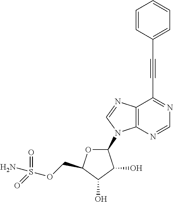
C1=CC(C#CC2=NC=NC3=C2N=CN3C2OC(COS(=O)(=O)N)C(O)C2O)=CC=C1
